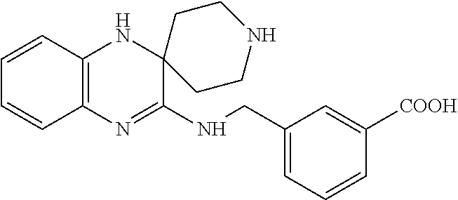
C12=C(N=C(NCC3=CC=CC([COOH])=C3)C3(N1)CCNCC3)C=CC=C2
